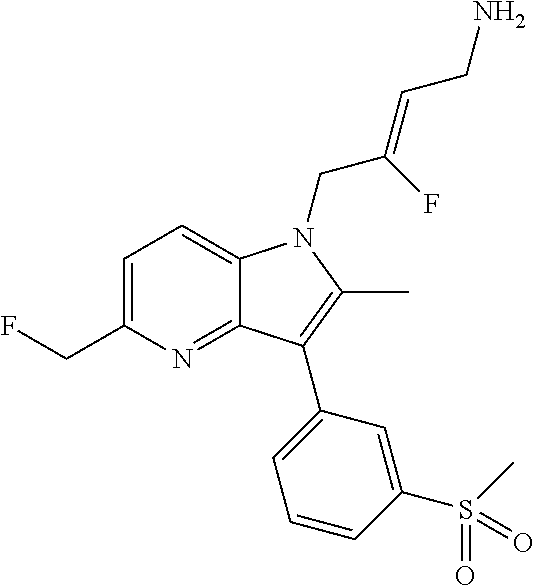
C1=C(CF)N=C2C(=C1)N(CC(=CCN)F)C(C)=C2C1=CC=CC(S(=O)(=O)C)=C1
